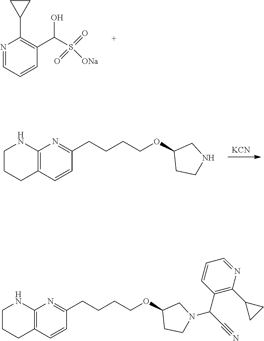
N1=CC=CC(C(S([ONa])(=O)=O)O)=C1C1CC1.[KCN].C12=C(C=CC(CCCCOC3CCNC3)=N1)CCCN2.C12=C(C=CC(CCCCOC3CCN(C(C#N)C4=C(C5CC5)N=CC=C4)C3)=N1)CCCN2
